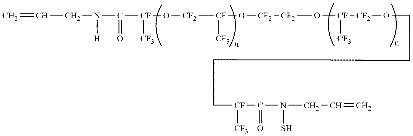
C=CCN([H])C(=O)[CF]([CF3])O[CF2][CF]([CF3])O[CF2][CF2]O[CF]([CF3])[CF2]OCCCC[CF]([CF3])C(=O)N(S)CC=C
